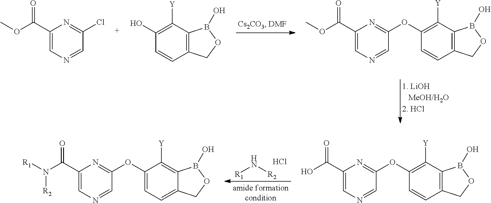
C1([Y])=C(O)C=CC2=C1B(O)OC2.C1=C(C(OC)=O)N=C(Cl)C=N1.C1=C(C(OC)=O)N=C(OC2=C([Y])C3=C(C=C2)COB3O)C=N1.[R1]N[R2].Cl.C1=C(C(=O)O)N=C(OC2=C([Y])C3=C(C=C2)COB3O)C=N1.C1=C(C(=O)N([R2])[R1])N=C(OC2=CC=C3C(=C2[Y])B(O)OC3)C=N1
